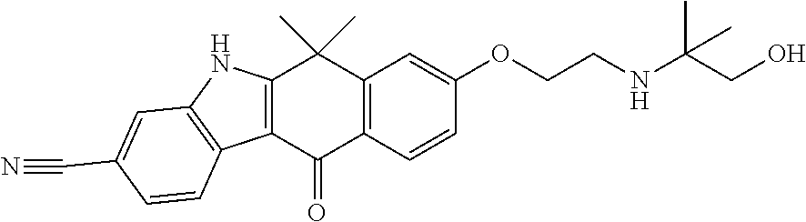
C12=C(C=CC(OCCNC(CO)(C)C)=C1)C(=O)C1=C(C2(C)C)NC2=C1C=CC(C#N)=C2
